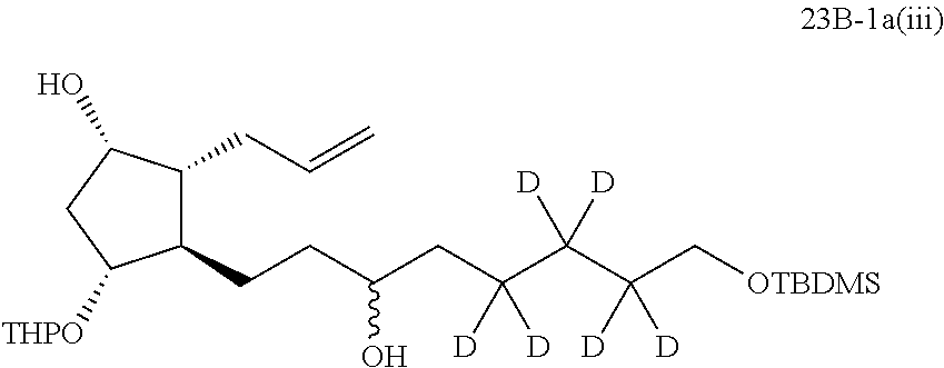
C(CC(C(C(C[OTBDMS])([D])[D])([D])[D])([D])[D])(CCC1C(CC=C)C(O)CC1[THPO])O
